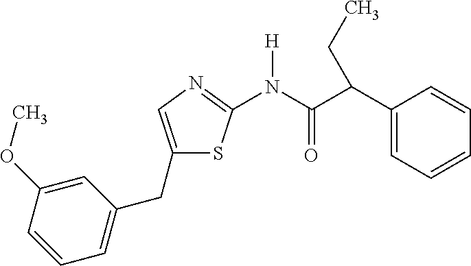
C1(CC2=CC=CC(OC)=C2)=CN=C(N(C(C(C2=CC=CC=C2)CC)=O)[H])S1
